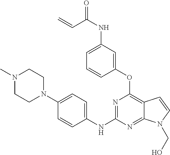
C1(NC2=NC(OC3=CC(NC(C=C)=O)=CC=C3)=C3C(=N2)N(CO)C=C3)=CC=C(N2CCN(C)CC2)C=C1
